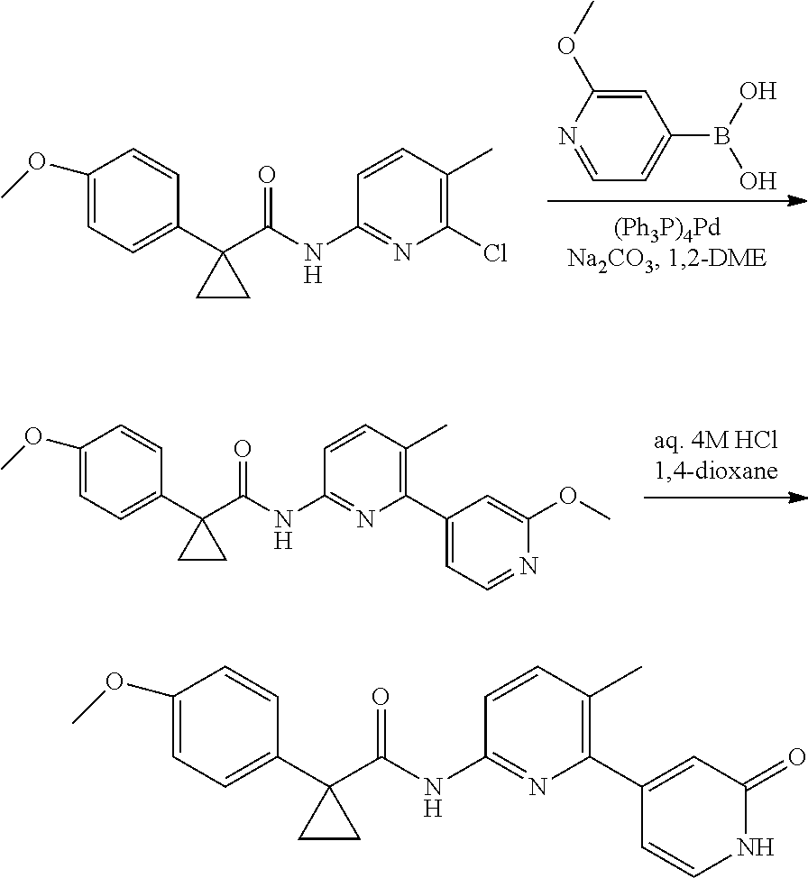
C1(OC)=CC=C(C2(C(NC3=NC(C4=CC(=O)NC=C4)=C(C)C=C3)=O)CC2)C=C1.C1(OC)=CC=C(C2(C(NC3=NC(C4=CC=NC(OC)=C4)=C(C)C=C3)=O)CC2)C=C1.C1=C(OC)N=CC=C1B(O)O.C1=C(OC)C=CC(C2(C(NC3=NC(Cl)=C(C)C=C3)=O)CC2)=C1
